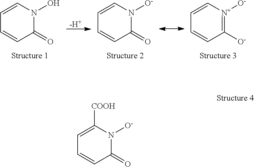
[-H+].C1=CN([O-])C(=O)C=C1.C1=C[N+]([O-])=C([O-])C=C1.C1=CN(O)C(=O)C=C1.C1=C([COOH])N([O-])C(=O)C=C1
